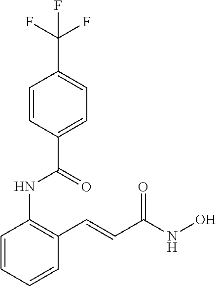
C1=CC=CC(C=CC(NO)=O)=C1NC(C1=CC=C(C(F)(F)F)C=C1)=O
